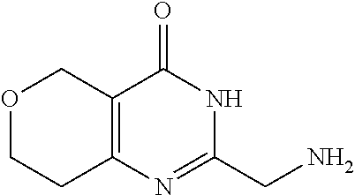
NCC1=NC2=C(C(=O)N1)COCC2
